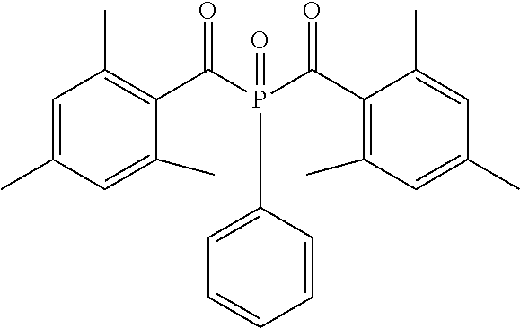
C1=C(C)C=C(C)C(C(P(=O)(C(C2=C(C)C=C(C)C=C2C)=O)C2=CC=CC=C2)=O)=C1C
